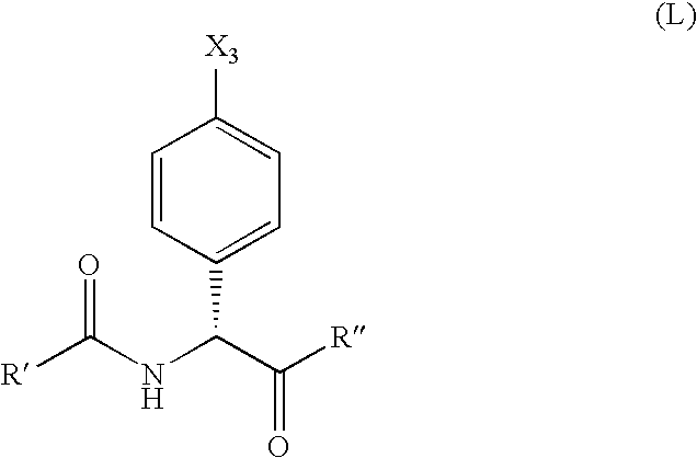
C1=CC(C(C([R])=O)NC([R])=O)=CC=C1[X3]
